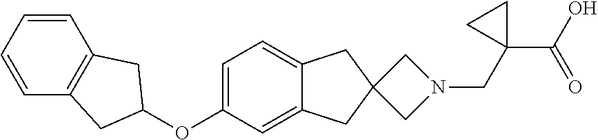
C1=C(OC2CC3=C(C2)C=CC=C3)C=C2C(=C1)CC1(C2)CN(CC2(C(O)=O)CC2)C1
